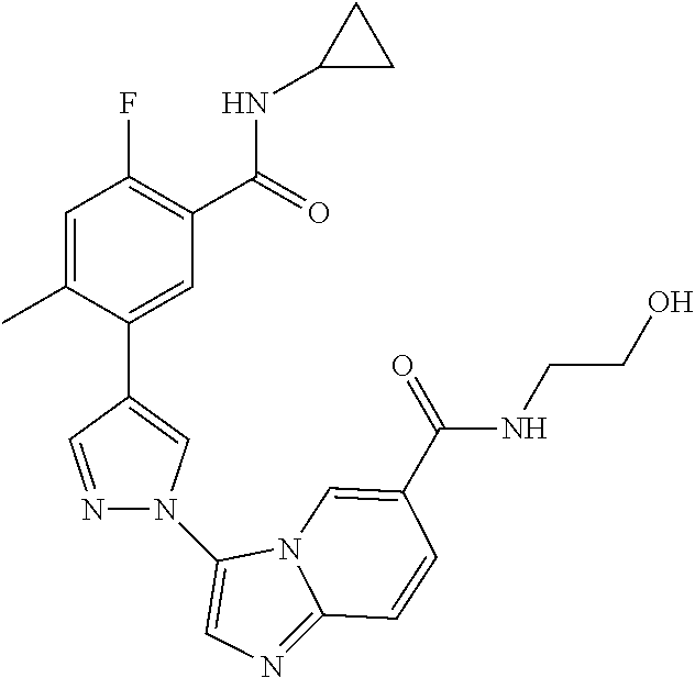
C1=C(C)C(C2=CN(C3=CN=C4N3C=C(C(=O)NCCO)C=C4)N=C2)=CC(C(=O)NC2CC2)=C1F
